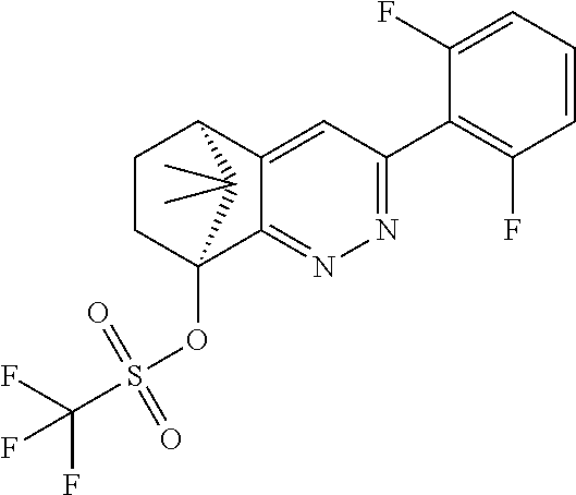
C1CC2(OS(C(F)(F)F)(=O)=O)C3=NN=C(C4=C(F)C=CC=C4F)C=C3C1C2(C)C
